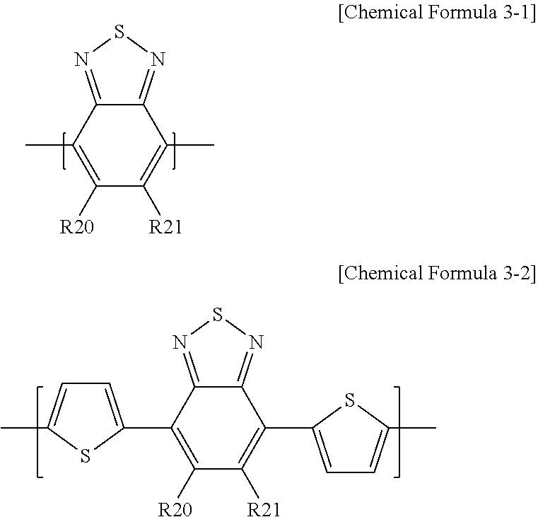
C1([R20])=C(C)C2=NSN=C2C(C)=C1[R21].C1([R20])=C(C2=CC=C(C)S2)C2=NSN=C2C(C2=CC=C(C)S2)=C1[R21]
